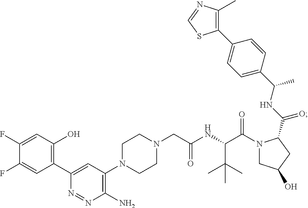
C1(C2=C(O)C=C(F)C(F)=C2)=CC(N2CCN(CC(NC(C(N3CC(O)CC3C(NC(C3=CC=C(C4=C(C)N=CS4)C=C3)C)=O)=O)C(C)(C)C)=O)CC2)=C(N)N=N1
